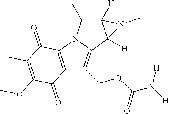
C12=C(N3C(=C1COC(N([H])[H])=O)C1([H])C([H])(C3C)N1C)C(=O)C(C)=C(OC)C2=O
